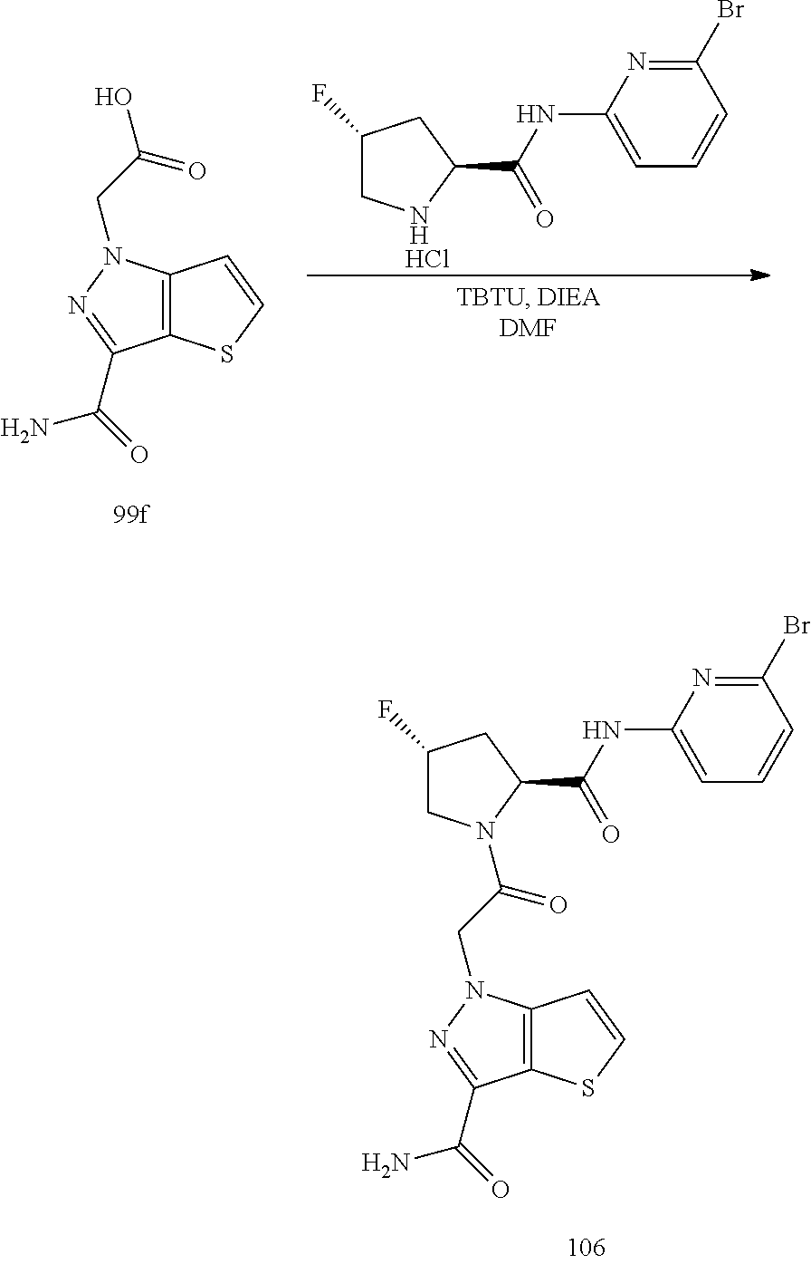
C1(Br)=NC(NC(C2CC(F)CN2)=O)=CC=C1.Cl.C12=C(N(CC(O)=O)N=C1C(N)=O)C=CS2.C1(Br)=NC(NC(C2CC(F)CN2C(CN2C3=C(C(C(N)=O)=N2)SC=C3)=O)=O)=CC=C1
